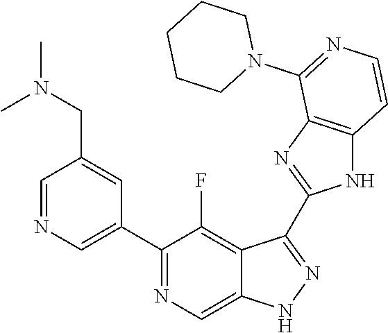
C1=NC=C(C2=NC=C3C(=C2F)C(C2=NC4=C(N2)C=CN=C4N2CCCCC2)=NN3)C=C1CN(C)C
